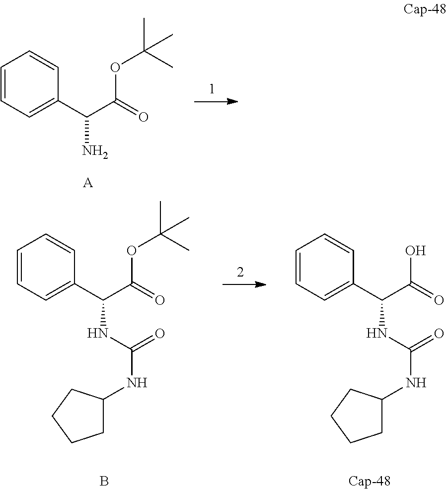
C1=CC=C(C(C(=O)OC(C)(C)C)N)C=C1.[A].C1=CC=C(C(C(=O)OC(C)(C)C)NC(NC2CCCC2)=O)C=C1.B.C1=CC=C(C(C(=O)O)NC(NC2CCCC2)=O)C=C1.[Cap-48]
